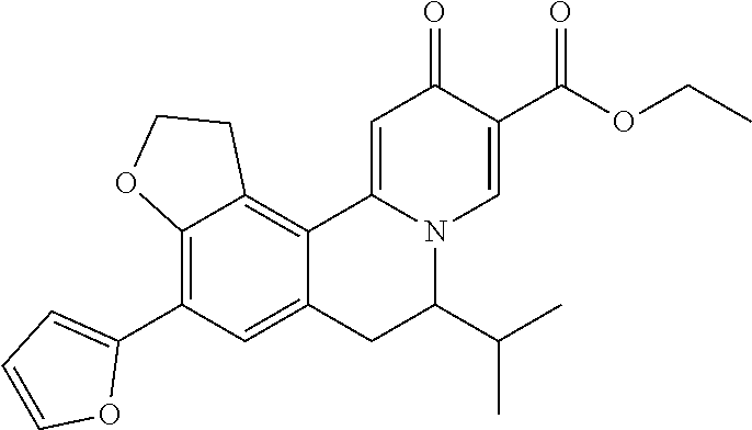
C12=C(C3=CC=CO3)C=C3C(=C1CCO2)C1=CC(=O)C(C(OCC)=O)=CN1C(C(C)C)C3
